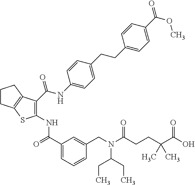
N(C(=O)C1=CC=CC(CN(C(CC)CC)C(=O)CCC(C(=O)O)(C)C)=C1)C1=C(C(NC2=CC=C(CCC3=CC=C(C(=O)OC)C=C3)C=C2)=O)C2=C(CCC2)S1
